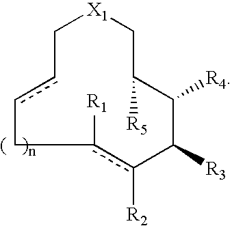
C1[X1]CC([R5])C([R4])C([R3])c([R2])c([R1])Ccc1
